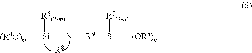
[R6(2-m)][Si]([(R4O)m])N[R9][Si]([R7(3-n)])[(OR5)n].[R8]
